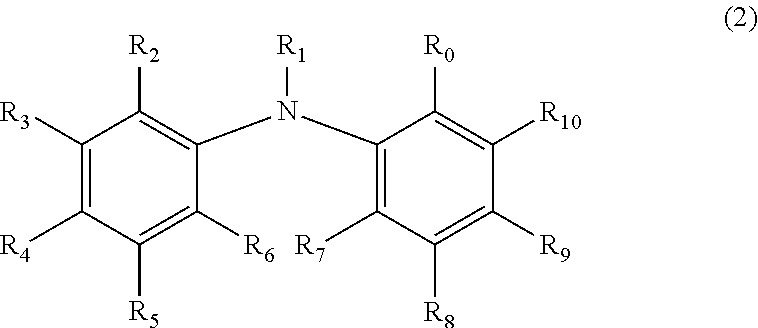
C1([R3])=C([R4])C([R5])=C([R6])C(N(C2=C([R7])C([R8])=C([R9])C([R10])=C2[R0])[R1])=C1[R2]
